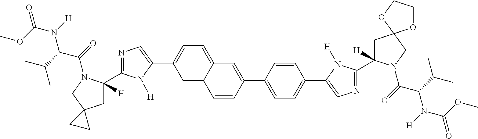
C1(C2=CN=C(C3([H])CC4(CN3C(=O)C(C(C)C)N(C(=O)OC)[H])CC4)N2[H])=CC=C2C(=C1)C=CC(C1=CC=C(C3=CN=C(C4([H])CC5(CN4C(=O)C(C(C)C)N(C(=O)OC)[H])OCCO5)N3[H])C=C1)=C2
